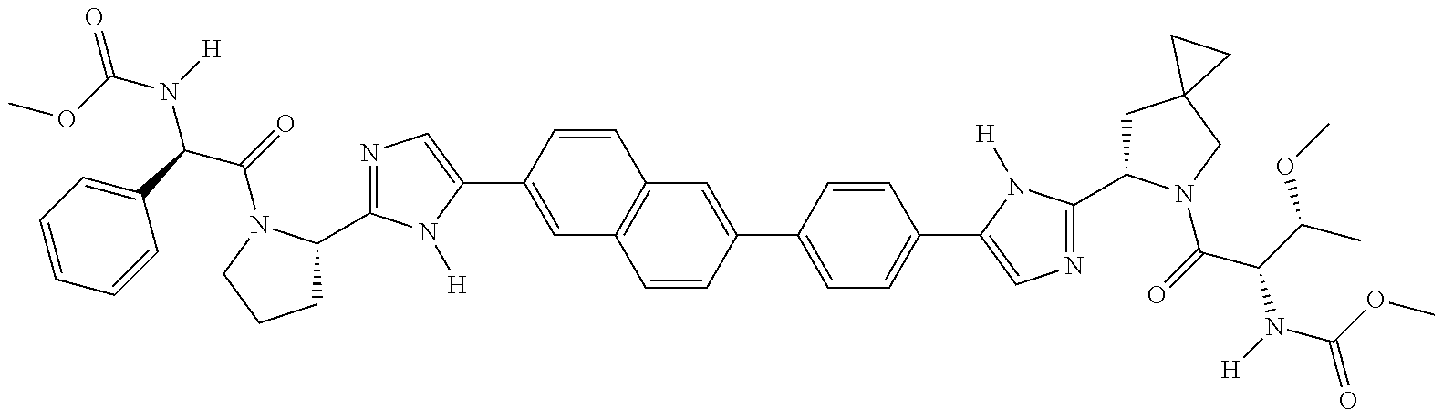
C1C(C2=NC=C(C3=CC4=C(C=C3)C=C(C3=CC=C(C5=CN=C(C6CC7(CN6C(=O)C(C(C)OC)N([H])C(OC)=O)CC7)N5[H])C=C3)C=C4)N2[H])N(C(=O)C(C2=CC=CC=C2)N([H])C(OC)=O)CC1
